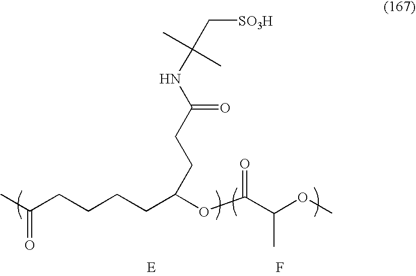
C(CCCCC(OC(C(OC)C)=O)CCC(NC(C[SO3H])(C)C)=O)(C)=O.F.[E]
